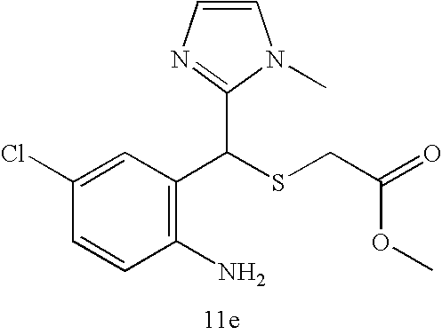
C1=CC(Cl)=CC(C(SCC(OC)=O)C2=NC=CN2C)=C1N
